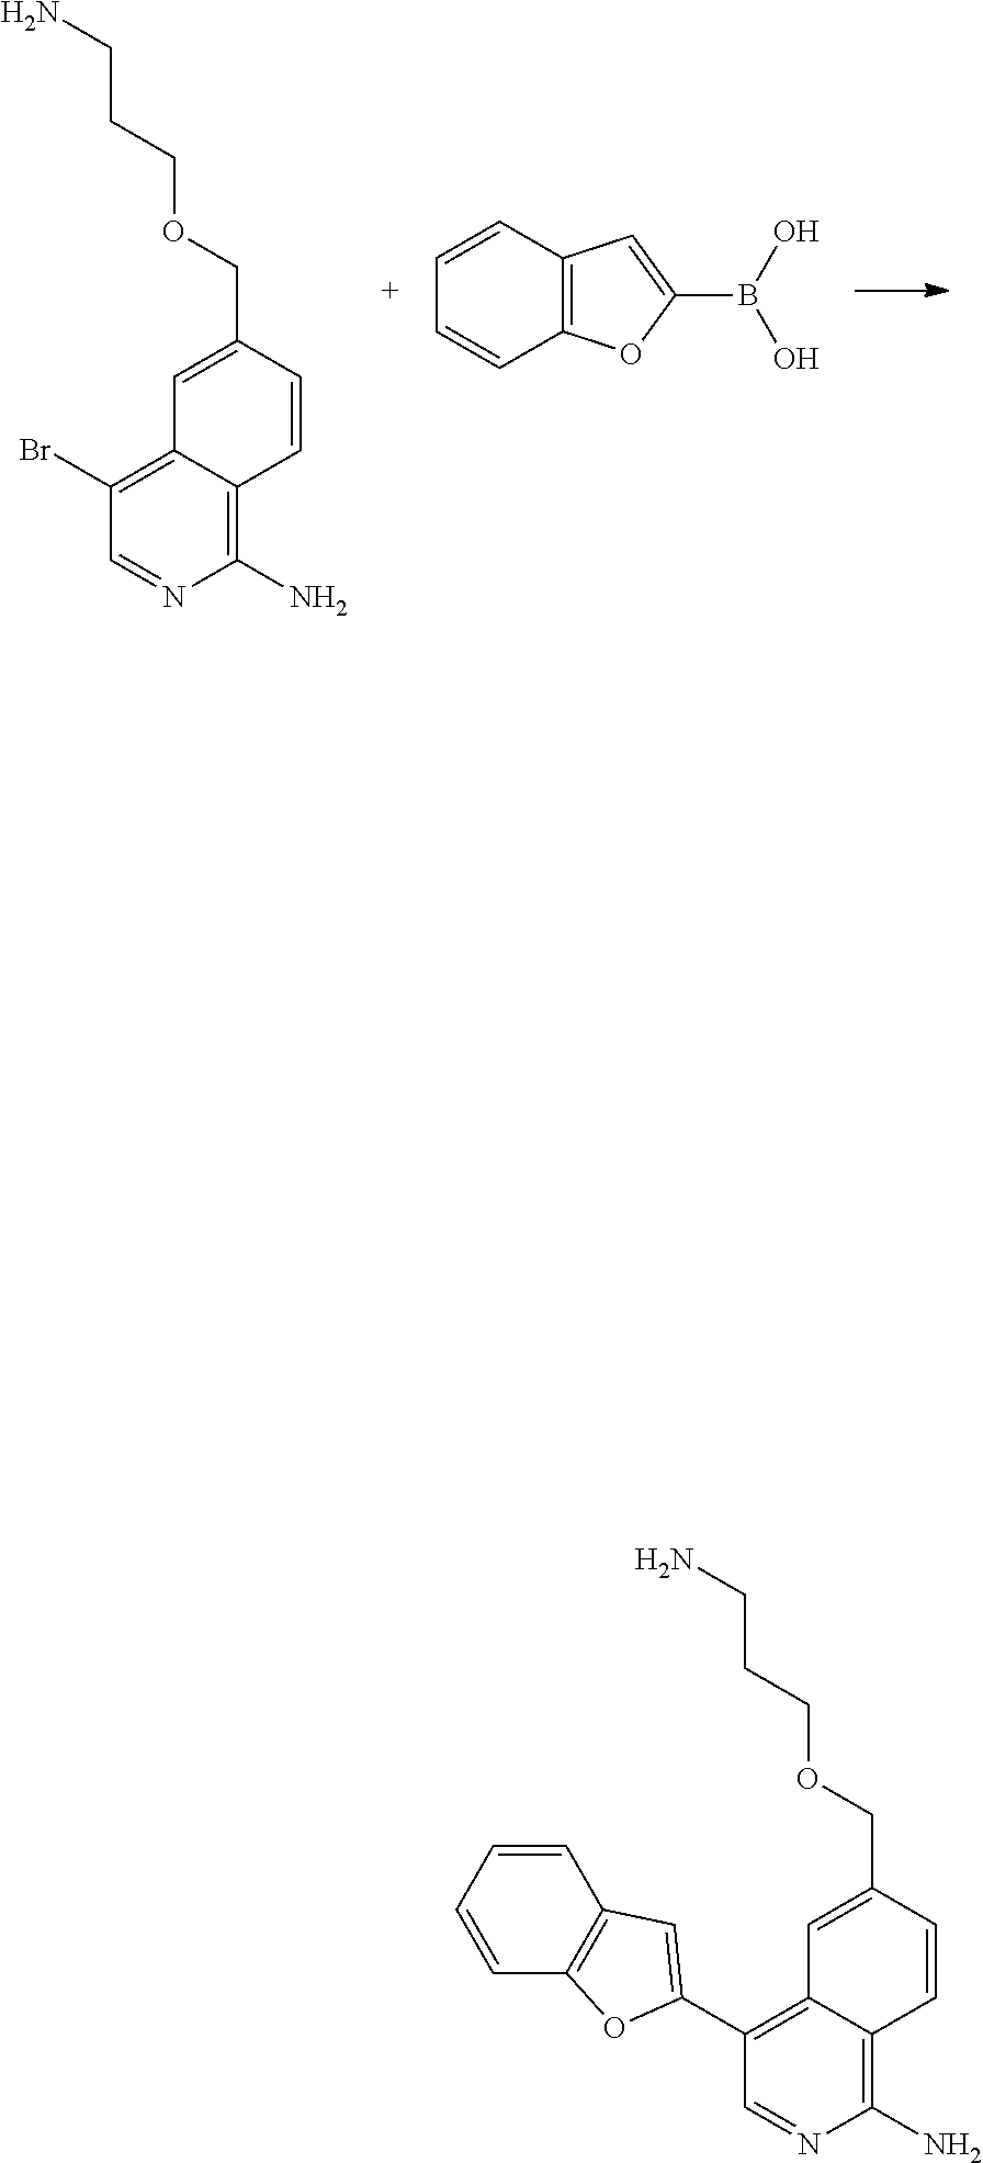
C1(N)=C2C(=C(Br)C=N1)C=C(COCCCN)C=C2.C1=CC2=C(C=C1)OC(B(O)O)=C2.C1(N)=C2C(=C(C3=CC4=C(O3)C=CC=C4)C=N1)C=C(COCCCN)C=C2
